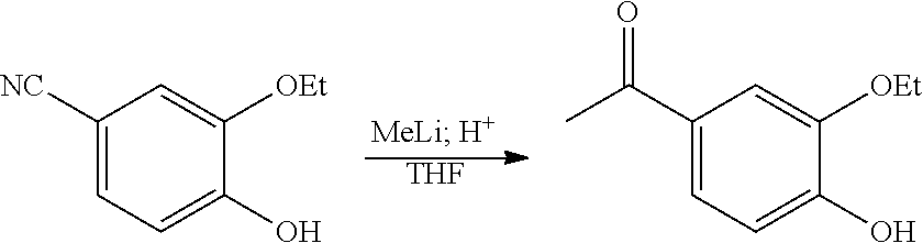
[THF].C1([NC])=CC=C(O)C([OEt])=C1.C1(C(C)=O)=CC=C(O)C([OEt])=C1
